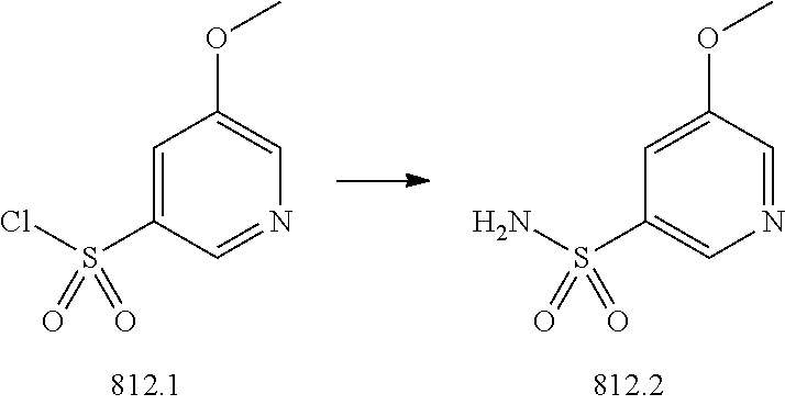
C1(S(N)(=O)=O)=CN=CC(OC)=C1.C1(S(Cl)(=O)=O)=CC(OC)=CN=C1
